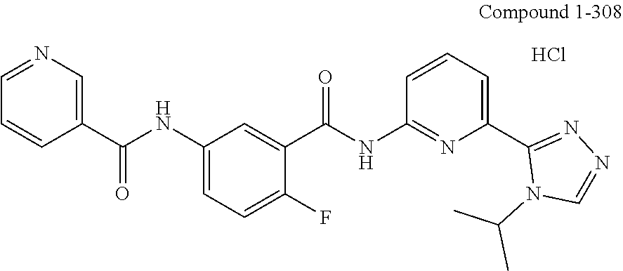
C1(NC(C2=CN=CC=C2)=O)=CC=C(F)C(C(NC2=NC(C3=NN=CN3C(C)C)=CC=C2)=O)=C1.Cl
